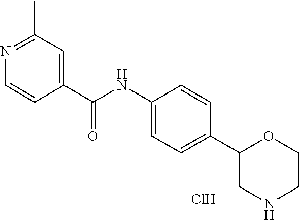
C1(C(NC2=CC=C(C3CNCCO3)C=C2)=O)=CC(C)=NC=C1.Cl
